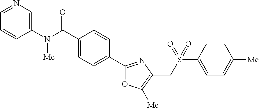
C1(C(=O)N(C2=CN=CC=C2)[Me])=CC=C(C2=NC(CS(C3=CC=C([Me])C=C3)(=O)=O)=C([Me])O2)C=C1
